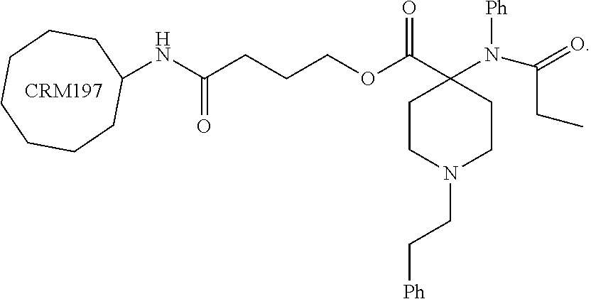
C1(C(OCCCC(NC2CCCCCCC2)=O)=O)(N(C(=O)CC)[Ph])CCN(CC[Ph])CC1
